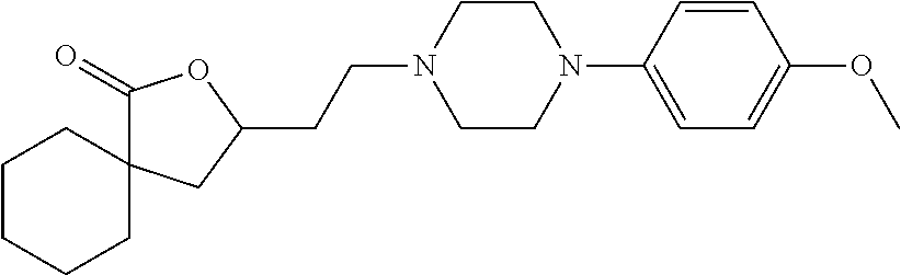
O1C(=O)C2(CC1CCN1CCN(C3=CC=C(OC)C=C3)CC1)CCCCC2
